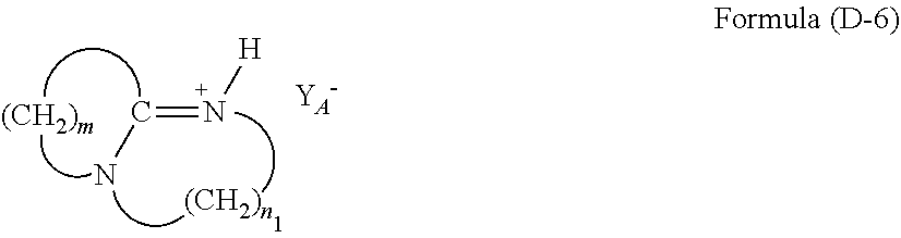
C(=N[H])N.[YA-]
